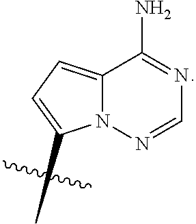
C1(C)=CC=C2N1N=CN=C2N
